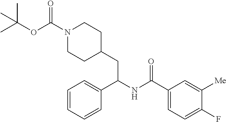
CC(OC(N1CCC(CC(NC(C2=CC=C(F)C([Me])=C2)=O)C2=CC=CC=C2)CC1)=O)(C)C
